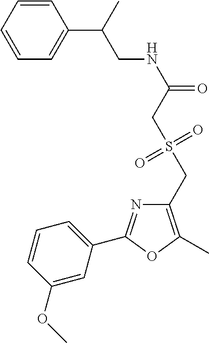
C1=CC=CC(C(CNC(=O)CS(CC2=C(C)OC(C3=CC=CC(OC)=C3)=N2)(=O)=O)C)=C1
